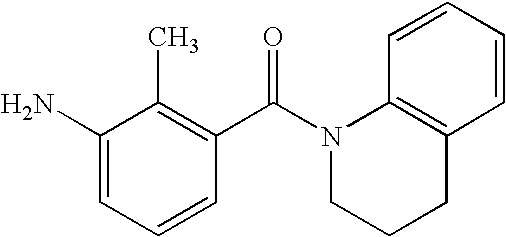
C1=C(N)C(C)=C(C(N2C3=C(CCC2)C=CC=C3)=O)C=C1
